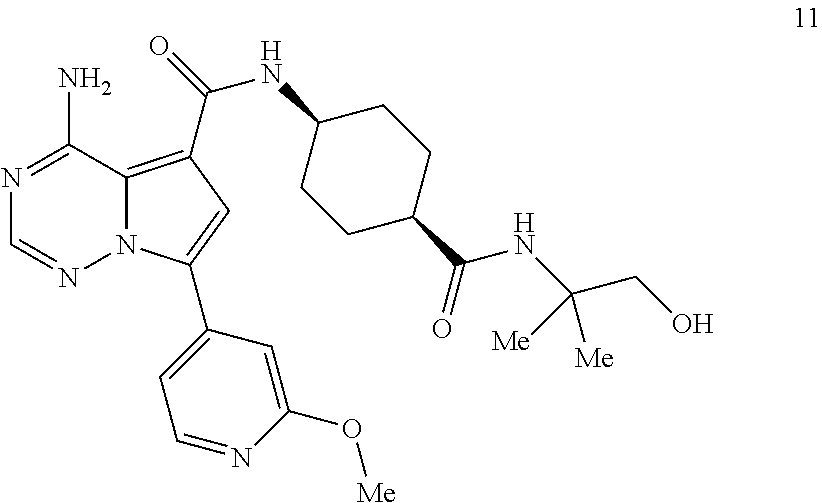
N1=C(N)C2=C(C(=O)NC3CCC(C(NC(CO)([Me])[Me])=O)CC3)C=C(C3=CC=NC(O[Me])=C3)N2N=C1
